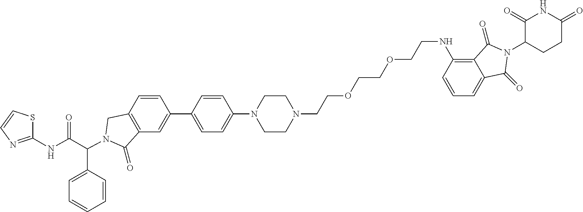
C1(C2=CC3=C(C=C2)CN(C(C2=CC=CC=C2)C(NC2=NC=CS2)=O)C3=O)=CC=C(N2CCN(CCOCCOCCNC3=C4C(=CC=C3)C(=O)N(C3CCC(=O)NC3=O)C4=O)CC2)C=C1
